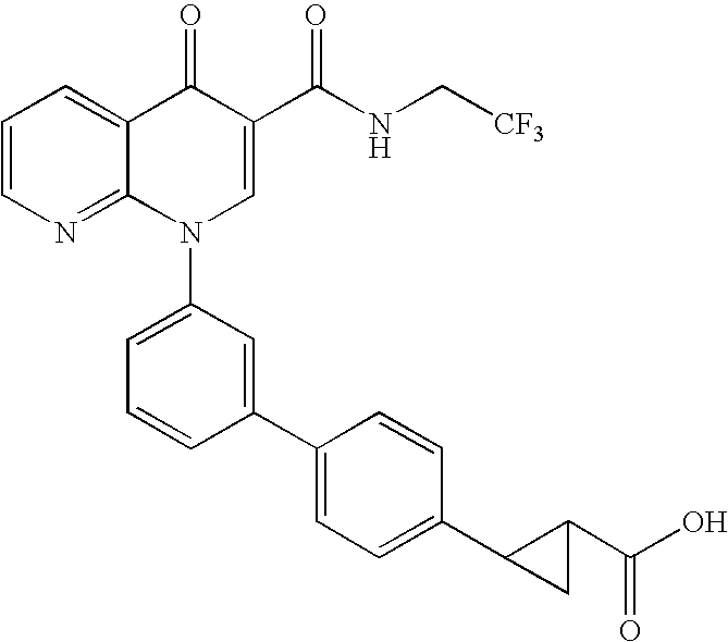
C1=CN=C2C(=C1)C(=O)C(C(NC[CF3])=O)=CN2C1=CC=CC(C2=CC=C(C3CC3C(O)=O)C=C2)=C1
